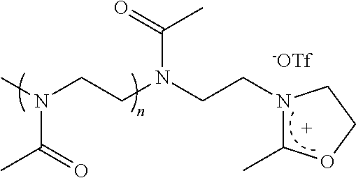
CN(CCN(CCN1C(C)OCC1)C(=O)C)C(=O)C.[-OTf]
